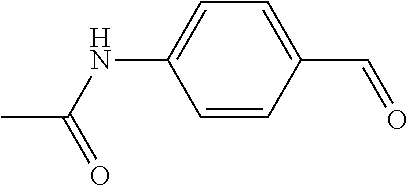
C1=CC(C=O)=CC=C1NC(C)=O
